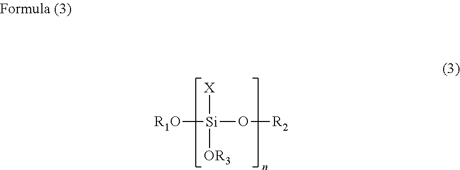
[R1O][Si]([X])([OR3])O[R2]
